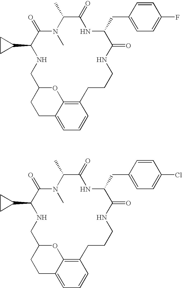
N1(C)C(=O)C(C2CC2)NCC2OC3=C(CCCNC(=O)C(CC4=CC=C(F)C=C4)NC(=O)C1C)C=CC=C3CC2.N1(C)C(=O)C(C2CC2)NCC2OC3=C(CCCNC(=O)C(CC4=CC=C(Cl)C=C4)NC(=O)C1C)C=CC=C3CC2
